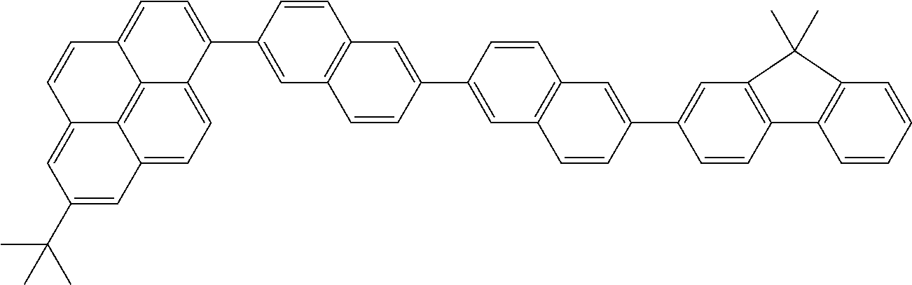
C12=C3C4=CC=C1C(C1=CC5=C(C=C1)C=C(C1=CC6=C(C=C1)C=C(C1=CC7=C(C=C1)C1=C(C=CC=C1)C7(C)C)C=C6)C=C5)=CC=C2C=CC3=CC(C(C)(C)C)=C4
